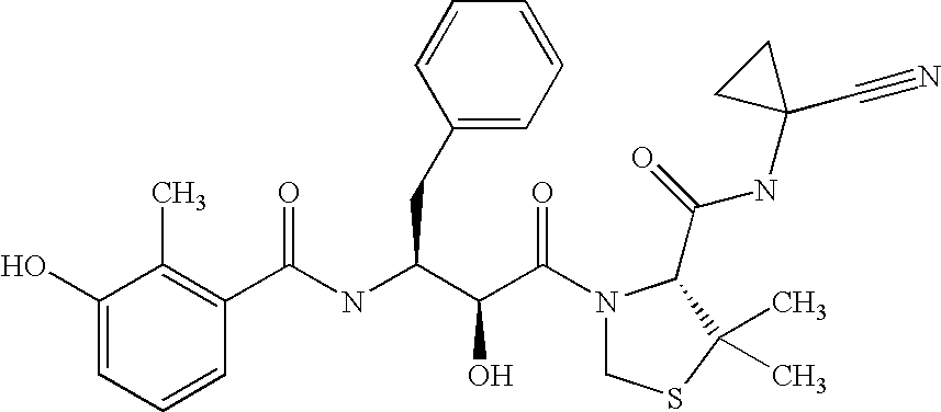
C(NC(C(C(N1CSC(C)(C)C1C(NC1(C#N)CC1)=O)=O)O)CC1=CC=CC=C1)(C1=C(C)C(O)=CC=C1)=O
